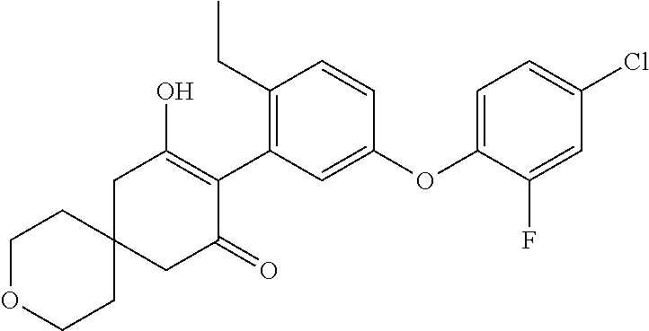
C1C2(CC(=O)C(C3=C(CC)C=CC(OC4=CC=C(Cl)C=C4F)=C3)=C1O)CCOCC2
